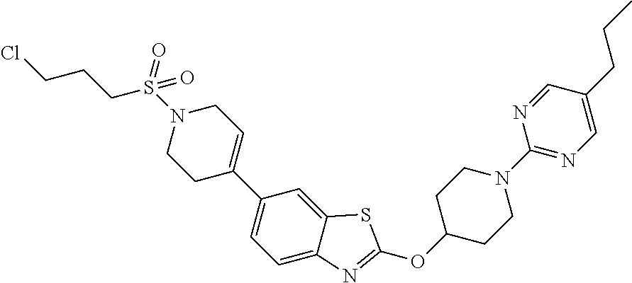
C1C(C2=CC=C3C(=C2)SC(OC2CCN(C4=NC=C(CCC)C=N4)CC2)=N3)=CCN(S(CCCCl)(=O)=O)C1
